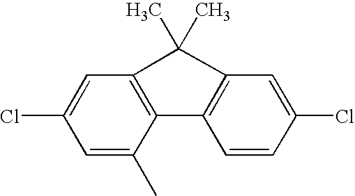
C1=C(Cl)C=C(C)C2=C1C(C)(C)C1=C2C=CC(Cl)=C1
